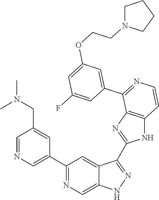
C1(C2=CN=CC(CN(C)C)=C2)=NC=C2C(=C1)C(C1=NC3=C(N1)C=CN=C3C1=CC(OCCN3CCCC3)=CC(F)=C1)=NN2
